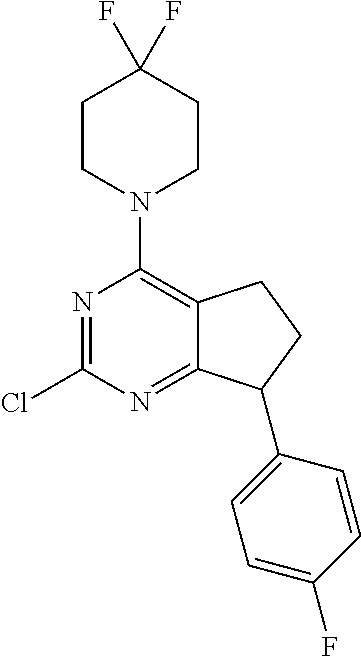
N1=C(Cl)N=C2C(=C1N1CCC(F)(F)CC1)CCC2C1=CC=C(F)C=C1
